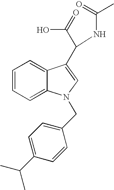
C1=CC=C2C(=C1)N(CC1=CC=C(C(C)C)C=C1)C=C2C(NC(C)=O)C(=O)O
